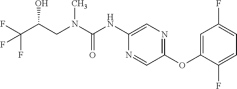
C(O)(CN(C)C(=O)NC1=CN=C(OC2=CC(F)=CC=C2F)C=N1)C(F)(F)F
